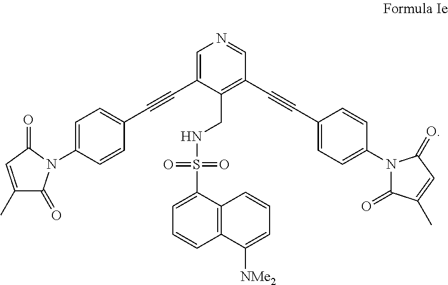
C1(N2C(=O)C(C)=CC2=O)=CC=C(C#CC2=CN=CC(C#CC3=CC=C(N4C(=O)C(C)=CC4=O)C=C3)=C2CNS(C2=CC=CC3=C2C=CC=C3[NMe2])(=O)=O)C=C1
